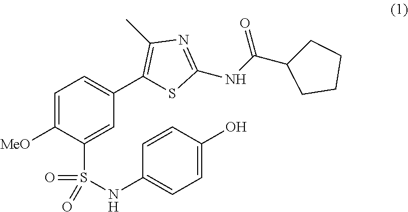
C1=C([MeO])C(S(=O)(NC2=CC=C(O)C=C2)=O)=CC(C2=C(C)N=C(NC(C3CCCC3)=O)S2)=C1
